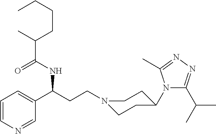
N1(CCC(C2=CC=CN=C2)NC(C(CCCC)C)=O)CCC(N2C(C(C)C)=NN=C2C)CC1
